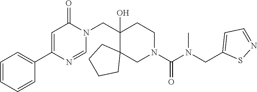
C1(CN2C(=O)C=C(C3=CC=CC=C3)N=C2)(O)C2(CN(C(N(C)CC3=CC=NS3)=O)CC1)CCCC2
